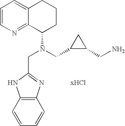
C1=CN=C2C(=C1)CCCC2N(CC1C(CN)C1)CC1=[N               xHCl]C2=C(N1)C=CC=C2
